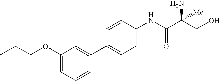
C1(OCCC)=CC=CC(C2=CC=C(NC(C(CO)(N)[Me])=O)C=C2)=C1
